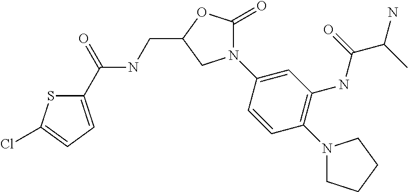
C1(C(=O)NCC2OC(=O)N(C3=CC(NC(C(C)N)=O)=C(N4CCCC4)C=C3)C2)=CC=C(Cl)S1
